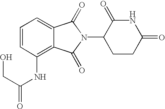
N1C(=O)CCC(N2C(=O)C3=CC=CC(NC(CO)=O)=C3C2=O)C1=O
